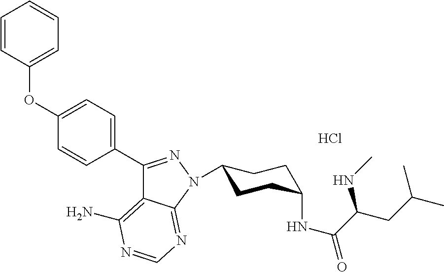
C1(C2=NN(C3CCC(NC(C(NC)CC(C)C)=O)CC3)C3=NC=NC(N)=C23)=CC=C(OC2=CC=CC=C2)C=C1.Cl
